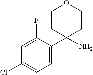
C1=C(F)C(C2(N)CCOCC2)=CC=C1Cl
